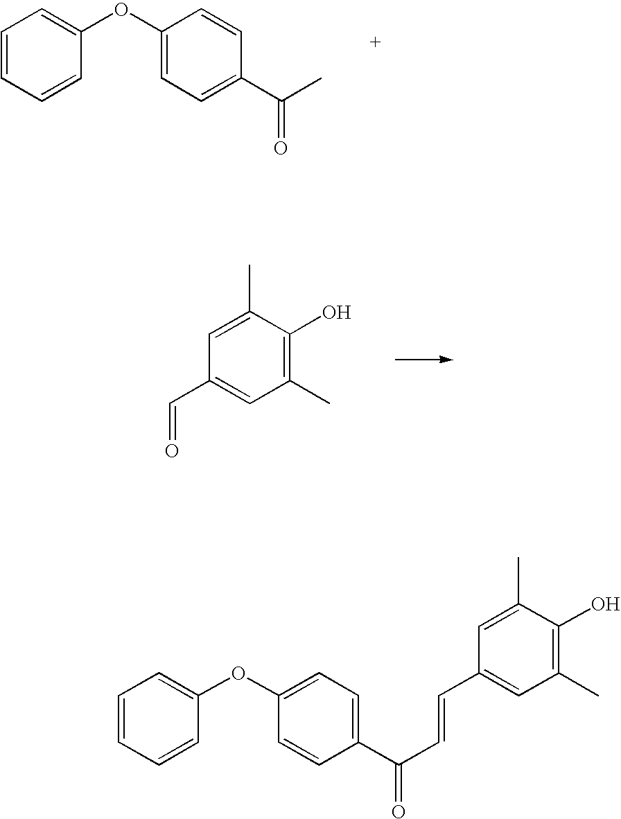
C1=CC=CC(OC2=CC=C(C(C)=O)C=C2)=C1.C1(C=O)=CC(C)=C(O)C(C)=C1.C1=CC=CC(OC2=CC=C(C(=O)C=CC3=CC(C)=C(O)C(C)=C3)C=C2)=C1
